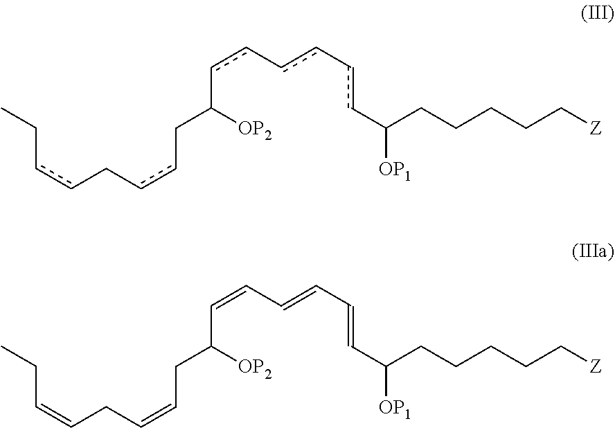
c(c-cc-ccC([OP1])CCCCC[Z])C([OP2])CccCccCC.C(=CC=CC=CC([OP1])CCCCC[Z])C([OP2])CC=CCC=CCC
